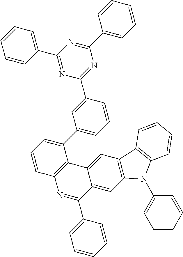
C1=CC(C2=NC(C3=CC(C4=CC=CC5=C4C4=CC6=C(C=C4C(C4=CC=CC=C4)=N5)N(C4=CC=CC=C4)C4=C6C=CC=C4)=CC=C3)=NC(C3=CC=CC=C3)=N2)=CC=C1
